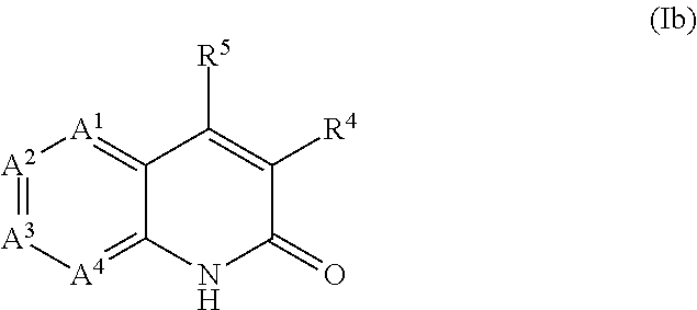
[A2]1=[A3][A4]=C2C(=[A1]1)C([R5])=C([R4])C(=O)N2
